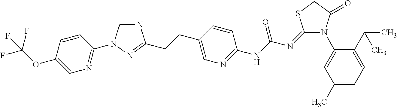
N1=CN(C2=NC=C(OC(F)(F)F)C=C2)N=C1CCC1=CN=C(NC(N=C2N(C3=CC(C)=CC=C3C(C)C)C(=O)CS2)=O)C=C1
